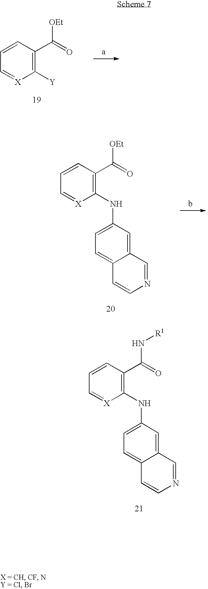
C1=CC(C(=O)[OEt])=C([Y])[X]=C1.C1=CC(C(=O)[OEt])=C(NC2=CC=C3C(=C2)C=NC=C3)[X]=C1.C1=CC(C(=O)N[R1])=C(NC2=CC=C3C(=C2)C=NC=C3)[X]=C1
